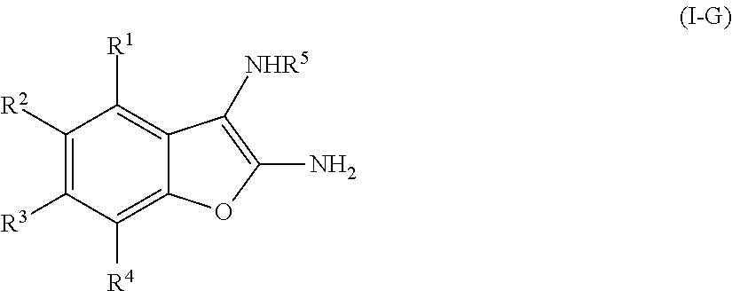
C1([R2])=C([R3])C([R4])=C2C(=C1[R1])C([NHR5])=C(N)O2
